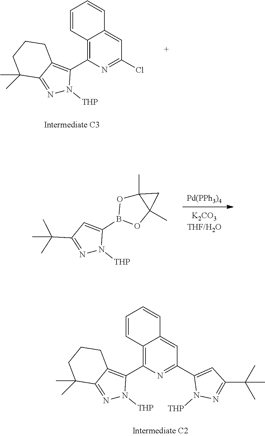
N1=C(C(C)(C)C)C=C(B2OC3(C)C(C)(O2)C3)N1[THP].[Pd(PPh3)4].N1=C2C(=C(C3=C4C(=CC(Cl)=N3)C=CC=C4)N1[THP])CCCC2(C)C.N1=C2C(=C(C3=C4C(=CC(C5=CC(C(C)(C)C)=NN5[THP])=N3)C=CC=C4)N1[THP])CCCC2(C)C
